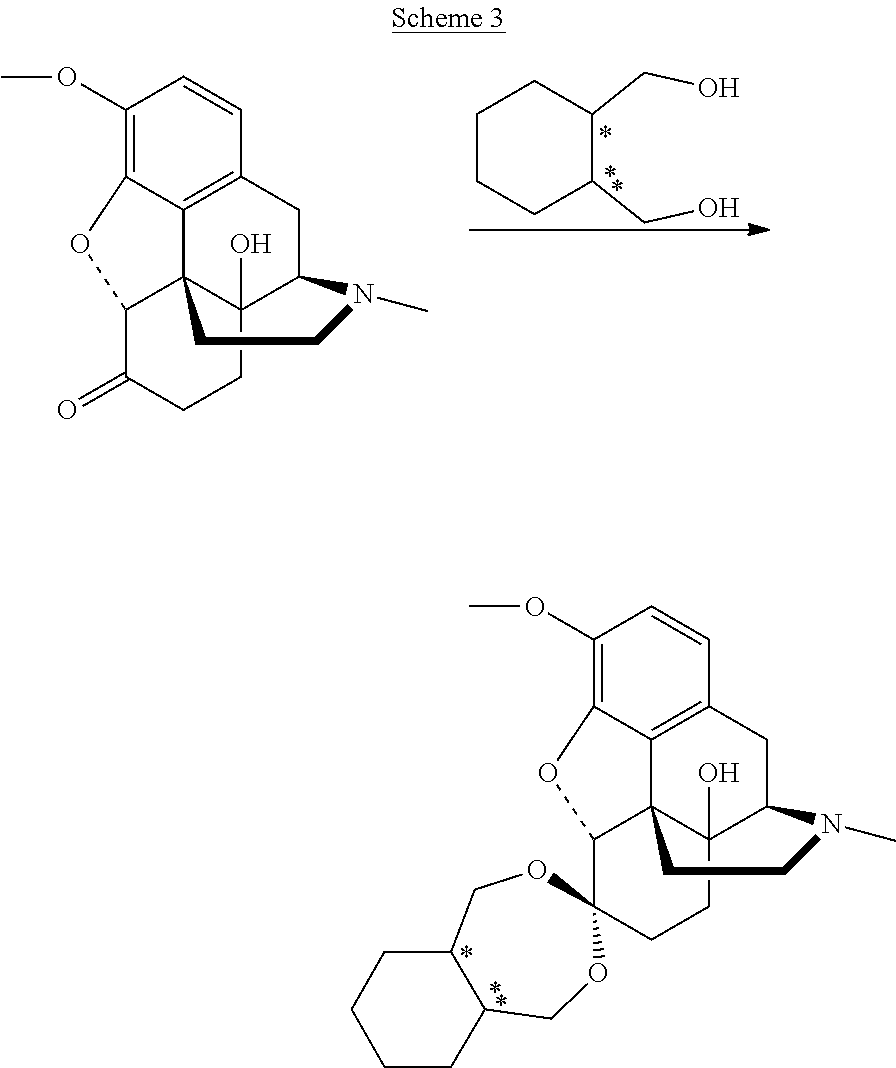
C1(OC)=C2C3=C(C=C1)CC1C4(O)C3(C(O2)C(=O)CC4)CCN1C.C1CCC(CO)C(CO)C1.C1(OC)=C2C3=C(C=C1)CC1C4(O)C3(C(O2)C2(CC4)OCC3C(CO2)CCCC3)CCN1C
